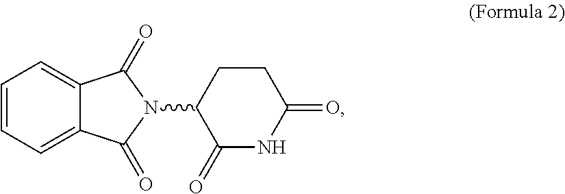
C12=CC=CC=C1C(=O)N(C1C(=O)NC(=O)CC1)C2=O
